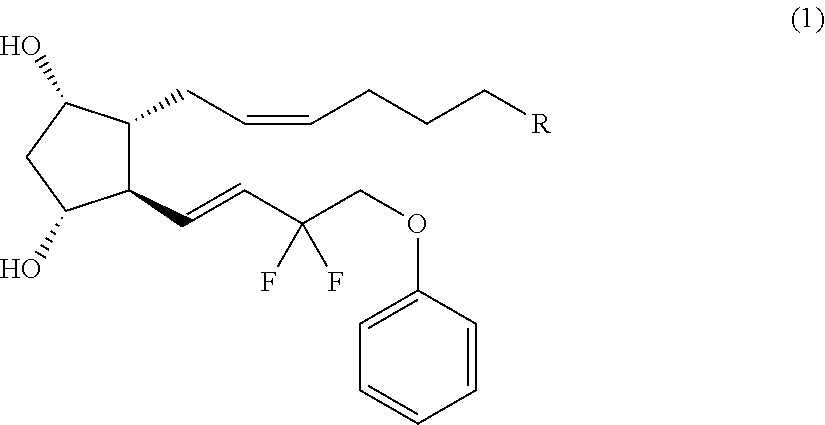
C1(C=CC(COC2=CC=CC=C2)(F)F)C(CC=CCCC[R])C(O)CC1O
